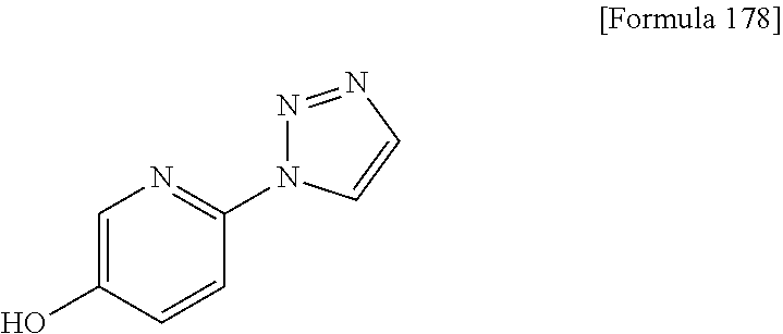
OC1=CN=C(N2N=NC=C2)C=C1
